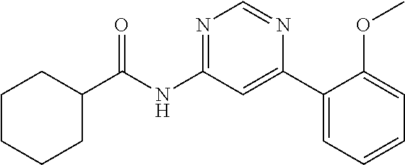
C1(C(NC2=NC=NC(C3=CC=CC=C3OC)=C2)=O)CCCCC1
